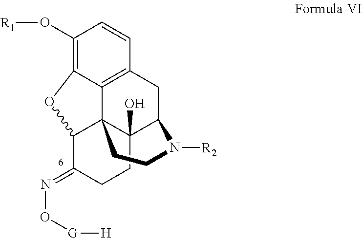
C1(O[R1])=C2C3=C(C=C1)CC1C4(O)C3(C(C(=NO[G][H])CC4)O2)CCN1[R2]
